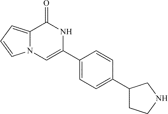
C12=CC=CN1C=C(C1=CC=C(C3CCNC3)C=C1)NC2=O
